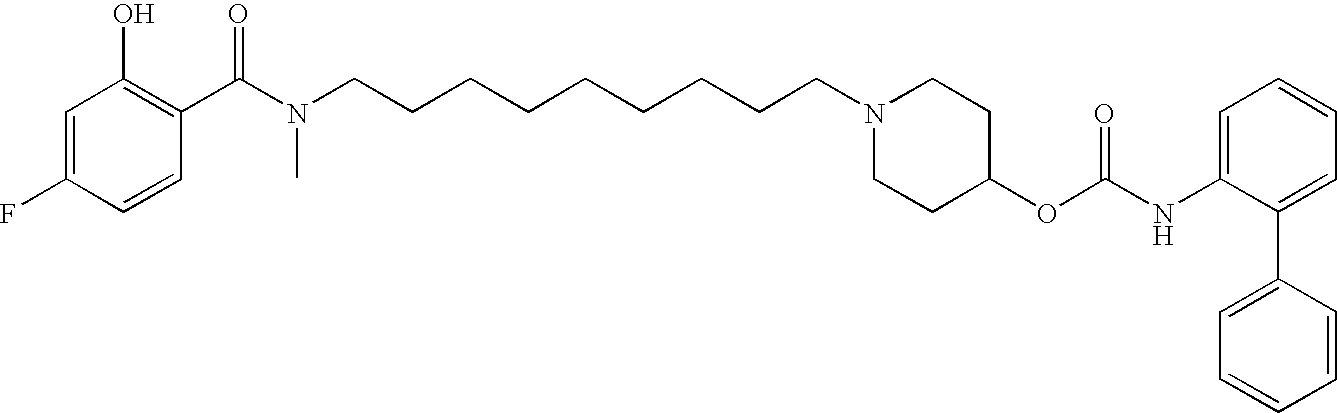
C1=C(F)C=CC(C(N(CCCCCCCCCN2CCC(OC(NC3=CC=CC=C3C3=CC=CC=C3)=O)CC2)C)=O)=C1O
